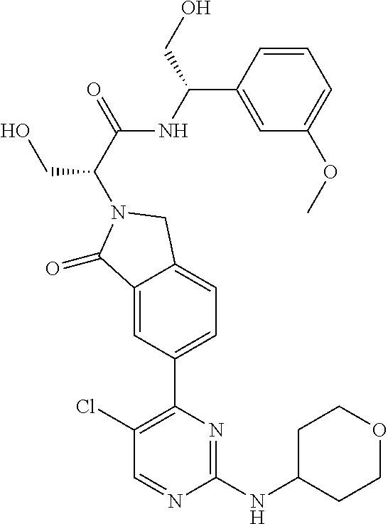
C1(Cl)=C(C2=CC=C3C(=C2)C(=O)N(C(C(=O)NC(C2=CC(OC)=CC=C2)CO)CO)C3)N=C(NC2CCOCC2)N=C1
